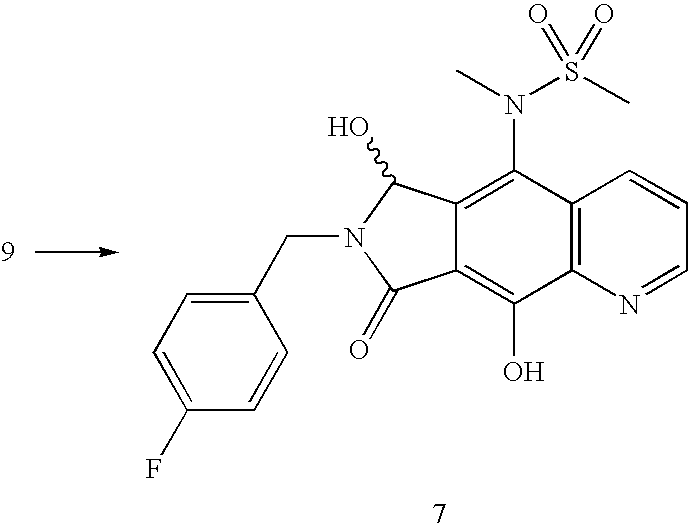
C1(CN2C(=O)C3=C(O)C4=C(C(N(C)S(C)(=O)=O)=C3C2O)C=CC=N4)=CC=C(F)C=C1
